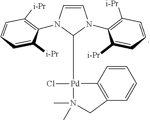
C1=CN(C2=C([i-Pr])C=CC=C2[i-Pr])C([Pd]2(Cl)C3=C(C=CC=C3)CN2(C)C)N1C1=C([i-Pr])C=CC=C1[i-Pr]
